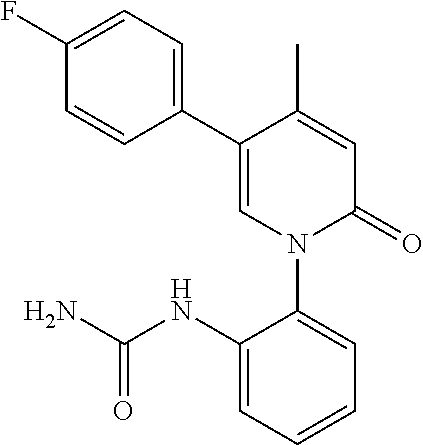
C1=C(C)C(C2=CC=C(F)C=C2)=CN(C2=CC=CC=C2NC(N)=O)C1=O
